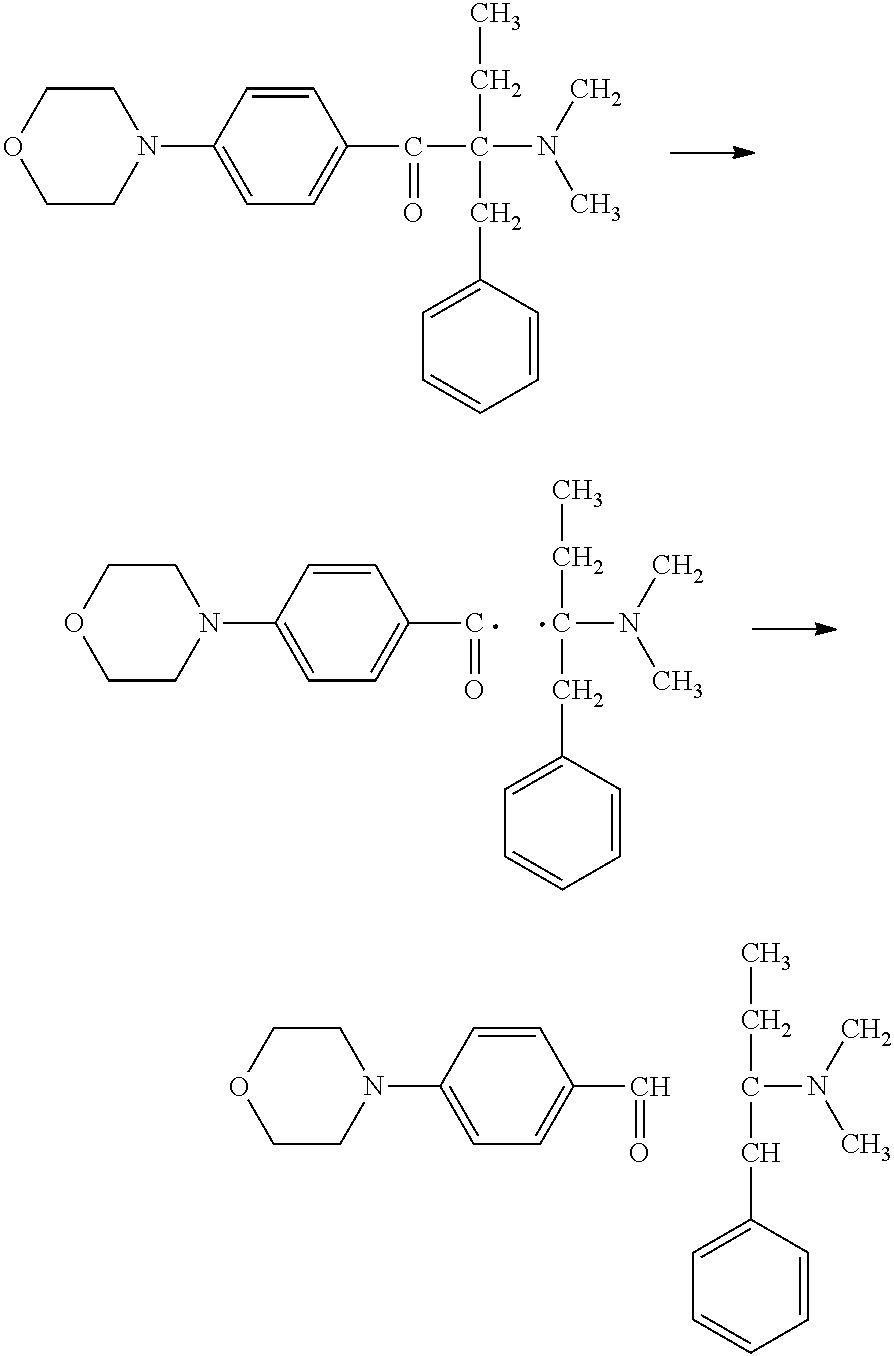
C1(N2CCOCC2)=CC=C(C(=O)C(CC2=CC=CC=C2)(CC)N(C)C)C=C1.C1(N2CCOCC2)=CC=C(C=O)C=C1.C(CC1=CC=CC=C1)(CC)N(C)C.C1(N2CCOCC2)=CC=C(C=O)C=C1.C(CC1=CC=CC=C1)(CC)N(C)C
